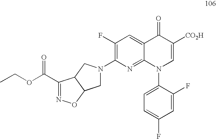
C1N(C2=C(F)C=C3C(=N2)N(C2=CC=C(F)C=C2F)C=C([CO2H])C3=O)CC2C1ON=C2C(OCC)=O
